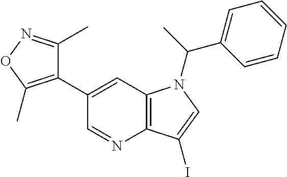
C1(C2=C(C)ON=C2C)=CC2=C(N=C1)C(I)=CN2C(C1=CC=CC=C1)C
